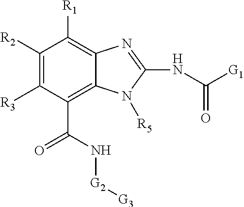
C1([R2])=C([R3])C(C(N[G2][G3])=O)=C2C(=C1[R1])N=C(NC(=O)[G1])N2[R5]
